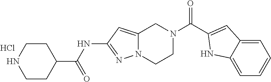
C1CC(C(NC2=NN3C(=C2)CN(C(=O)C2=CC4=CC=CC=C4N2)CC3)=O)CCN1.Cl
